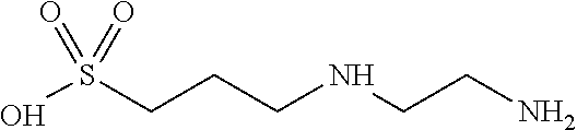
OS(CCCNCCN)(=O)=O
